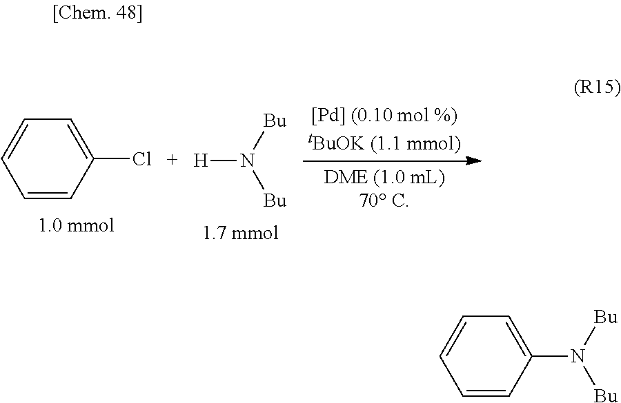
C1=C(Cl)C=CC=C1.[H]N([Bu])[Bu].C1=C(N([Bu])[Bu])C=CC=C1
